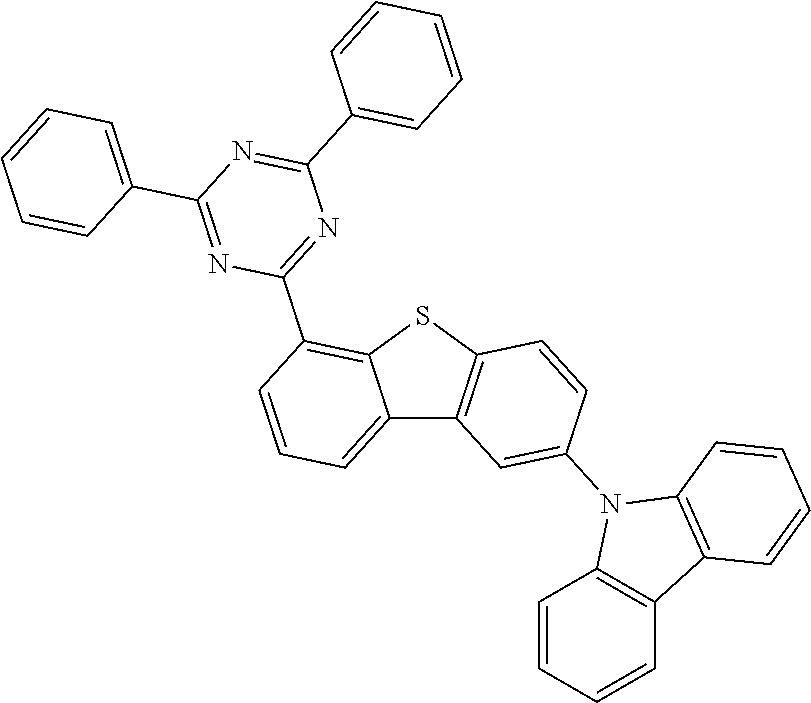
C12=CC=CC(C3=NC(C4=CC=CC=C4)=NC(C4=CC=CC=C4)=N3)=C1SC1=C2C=C(N2C3=C(C4=C2C=CC=C4)C=CC=C3)C=C1
